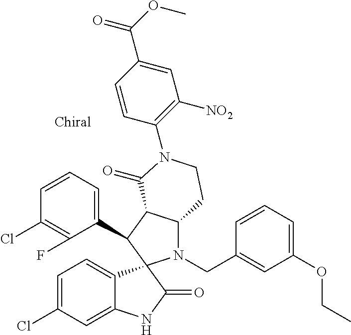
C1(C2C3C(N(CC4=CC(OCC)=CC=C4)C24C2=CC=C(Cl)C=C2NC4=O)CCN(C2=C([NO2])C=C(C(OC)=O)C=C2)C3=O)=CC=CC(Cl)=C1F
